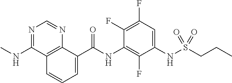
O=C(NC1=C(F)C(NS(CCC)(=O)=O)=CC(F)=C1F)C1=CC=CC2=C1N=CN=C2NC
